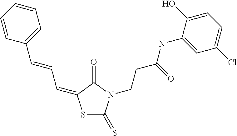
C1=CC(C=CC=C2SC(=S)N(CCC(NC3=CC(Cl)=CC=C3O)=O)C2=O)=CC=C1
